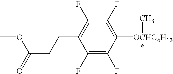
C1(F)=C(F)C([OCHC6H13]C)=C(F)C(F)=C1CCC(OC)=O
